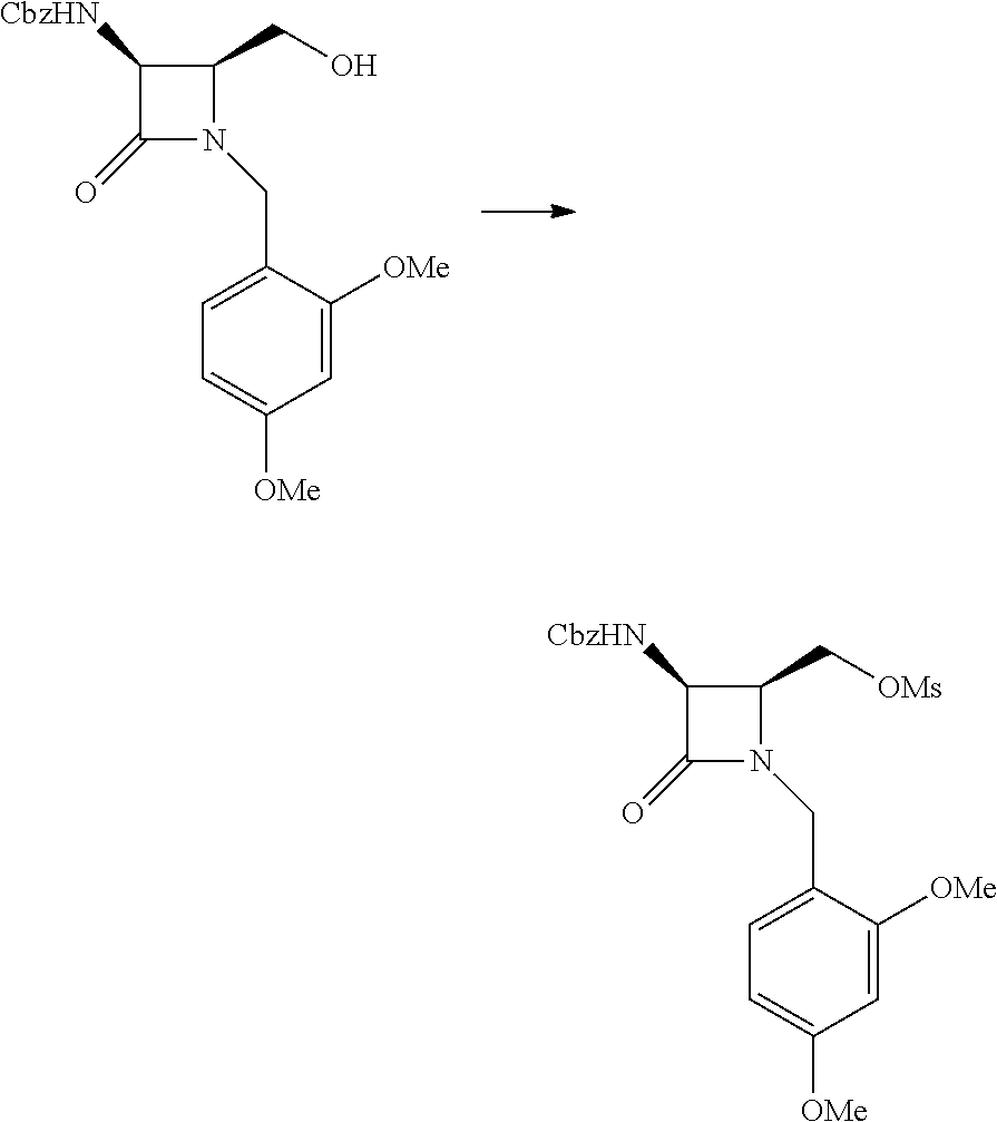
C1(CO)C([CbzHN])C(=O)N1CC1=CC=C([OMe])C=C1[OMe].C1(C[OMs])C([CbzHN])C(=O)N1CC1=CC=C([OMe])C=C1[OMe]
